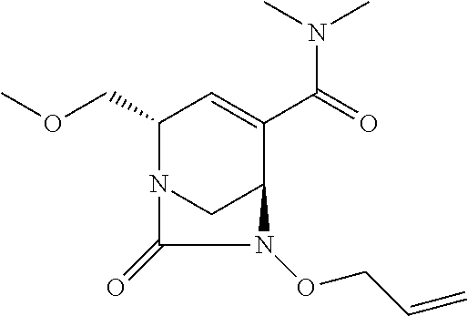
O(CC1N2CC(C(C(=O)N(C)C)=C1)N(OCC=C)C2=O)C
